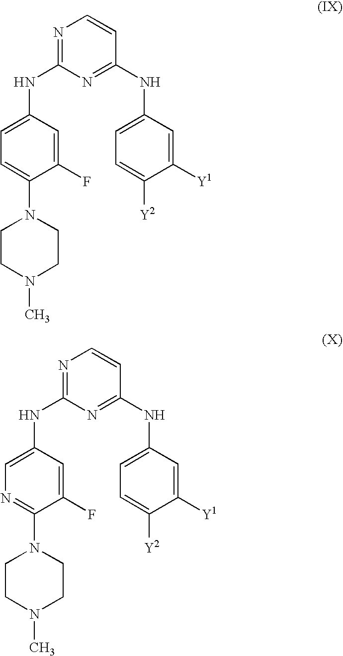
N1=C(NC2=CC=C(N3CCN(C)CC3)C(F)=C2)N=C(NC2=CC=C([Y2])C([Y1])=C2)C=C1.N1=C(NC2=CN=C(N3CCN(C)CC3)C(F)=C2)N=C(NC2=CC=C([Y2])C([Y1])=C2)C=C1
